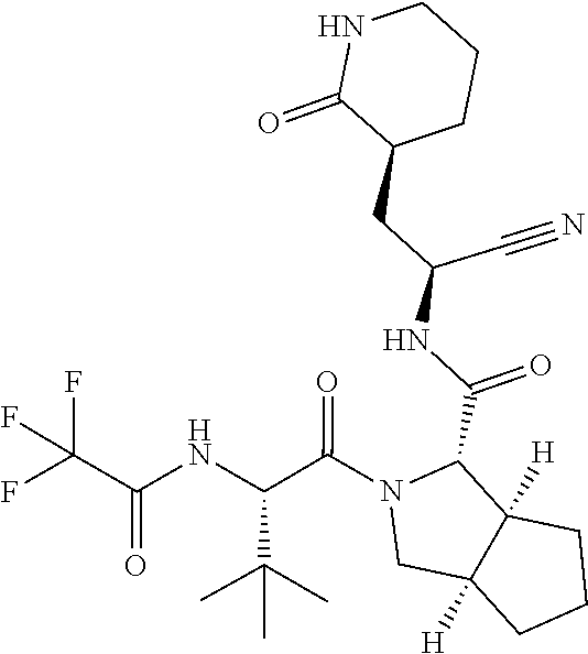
N1(C(C(NC(C(F)(F)F)=O)C(C)(C)C)=O)CC2([H])C([H])(C1C(NC(C#N)CC1C(=O)NCCC1)=O)CCC2
